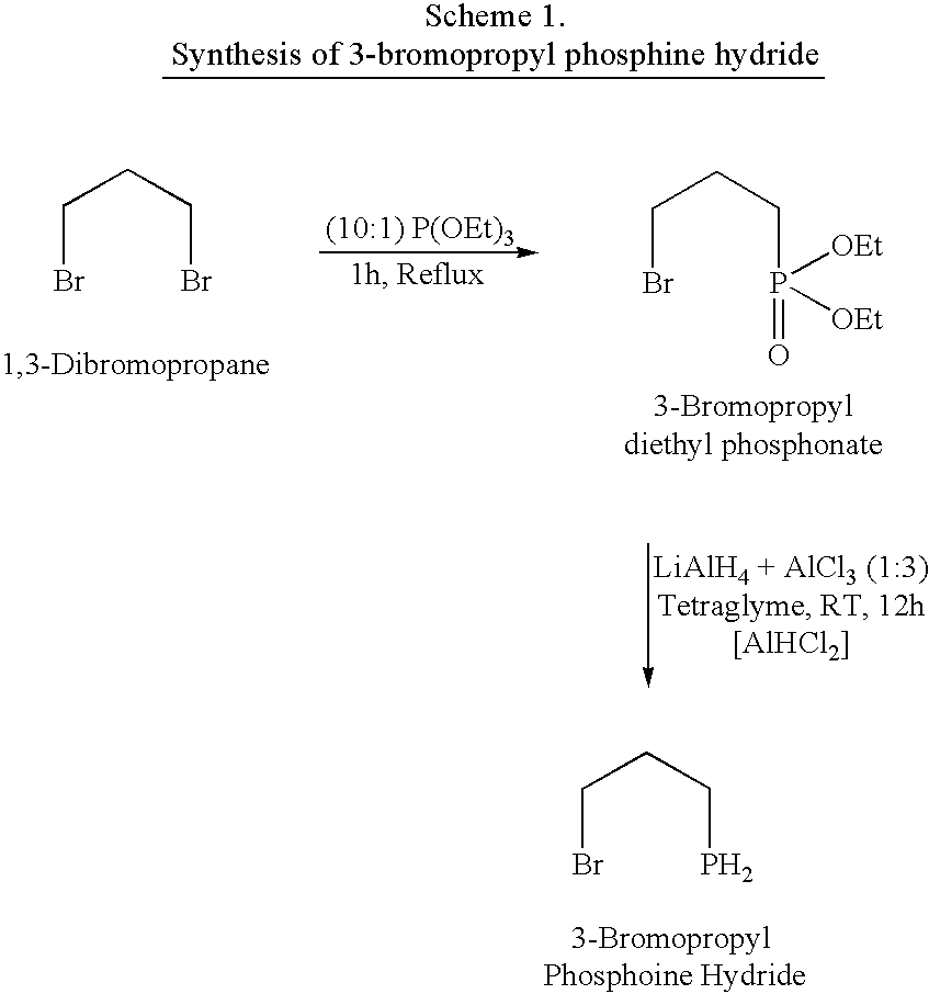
C(Br)CCBr.C(Br)CCP(=O)([OEt])[OEt].C(Br)CCP
